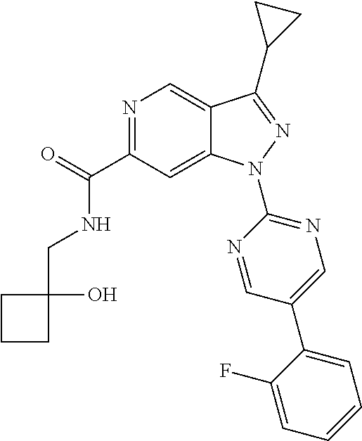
C(NC(C1=NC=C2C(=C1)N(C1=NC=C(C3=CC=CC=C3F)C=N1)N=C2C1CC1)=O)C1(O)CCC1
